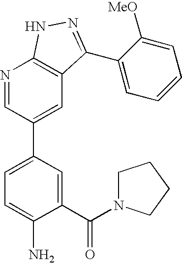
N1=CC(C2=CC=C(N)C(C(=O)N3CCCC3)=C2)=CC2=C1NN=C2C1=CC=CC=C1[MeO]
